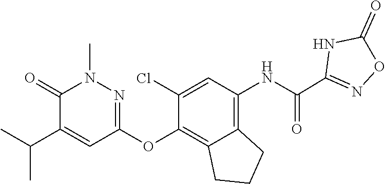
C12=C(NC(C3=NOC(=O)N3)=O)C=C(Cl)C(OC3=NN(C)C(=O)C(C(C)C)=C3)=C1CCC2
